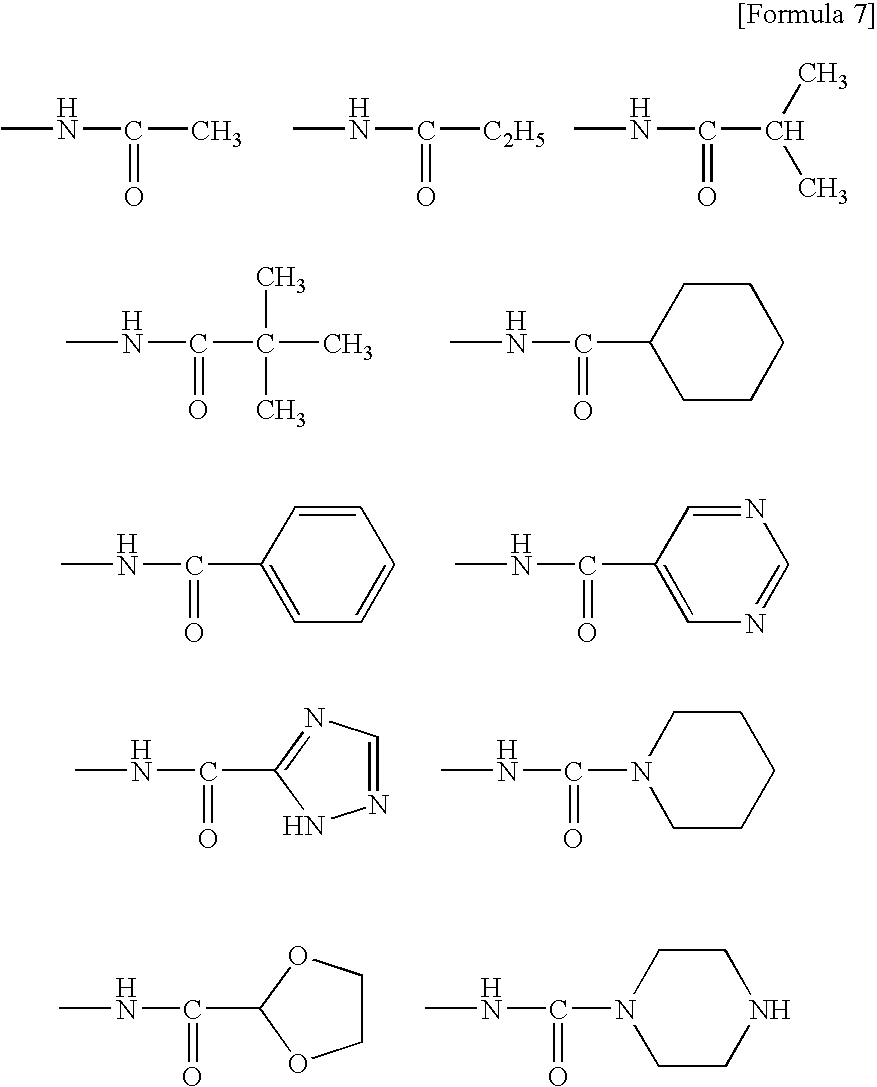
CNC(C)=O.CNC([C2H5])=O.CNC(C(C)C)=O.CNC(C(C)(C)C)=O.CNC(C1CCCCC1)=O.CNC(C1=CC=CC=C1)=O.CNC(C1=CN=CN=C1)=O.CNC(C1=NC=NN1)=O.CNC(N1CCCCC1)=O.CNC(C1OCCO1)=O.CNC(N1CCNCC1)=O
